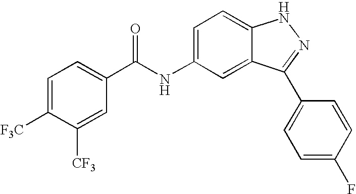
N(C1=CC=C2C(=C1)C(C1=CC=C(F)C=C1)=NN2)C(=O)C1=CC=C([F3C])C([CF3])=C1
